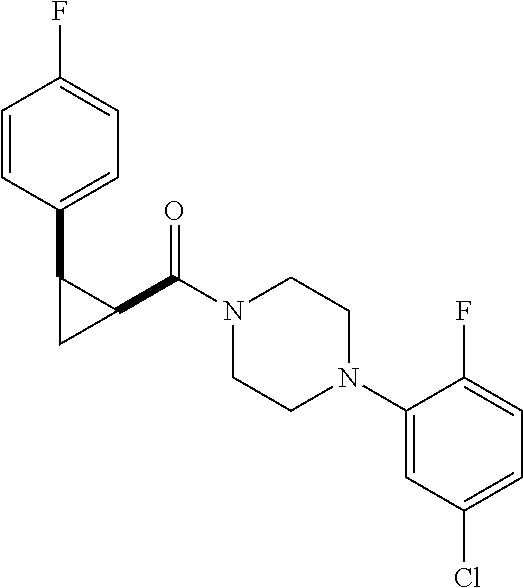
N1(C(C2C(C3=CC=C(F)C=C3)C2)=O)CCN(C2=CC(Cl)=CC=C2F)CC1
